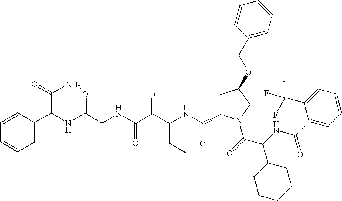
C1(C(NC(C(=O)N2CC(OCC3=CC=CC=C3)CC2C(NC(C(C(NCC(NC(C(N)=O)C2=CC=CC=C2)=O)=O)=O)CCC)=O)C2CCCCC2)=O)=CC=CC=C1C(F)(F)F
